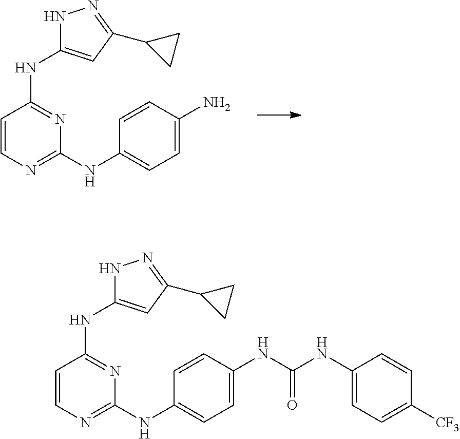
C1=CN=C(NC2=CC=C(N)C=C2)N=C1NC1=CC(C2CC2)=NN1.C1=CN=C(NC2=CC=C(NC(NC3=CC=C([CF3])C=C3)=O)C=C2)N=C1NC1=CC(C2CC2)=NN1
